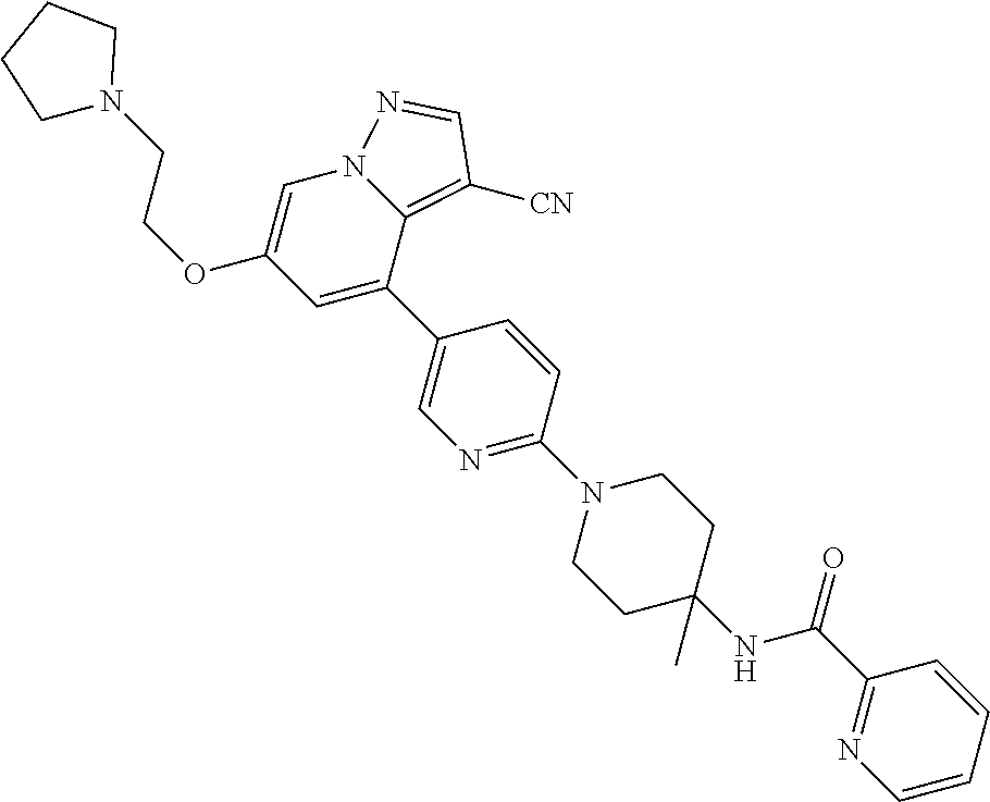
C(OC1=CN2C(=C([CN])C=N2)C(C2=CN=C(N3CCC(NC(C4=NC=CC=C4)=O)(C)CC3)C=C2)=C1)CN1CCCC1
